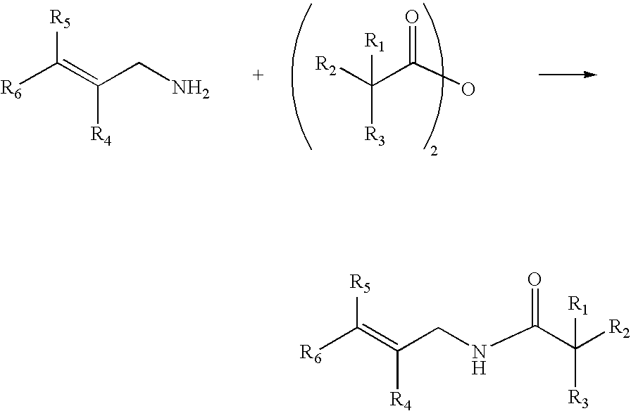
[R6]C(=C(CNC(C([R2])([R3])[R1])=O)[R4])[R5].[R2]C(C(O)=O)([R3])[R1].[R6]C(=C(CN)[R4])[R5]
